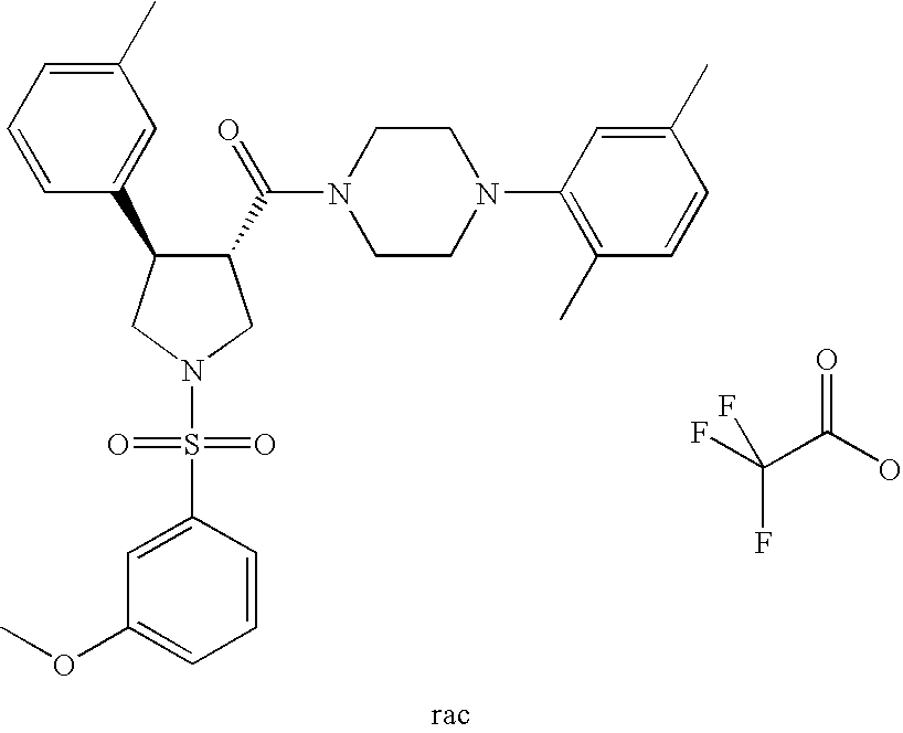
C1CN(C2=C(C)C=CC(C)=C2)CCN1C(C1C(C2=CC(C)=CC=C2)CN(S(C2=CC(OC)=CC=C2)(=O)=O)C1)=O.O=C(O)C(F)(F)F
